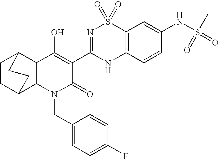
N1(CC2=CC=C(F)C=C2)C(=O)C(C2=NS(=O)(=O)C3=C(N2)C=CC(NS(=O)(C)=O)=C3)=C(O)C2C1C1CCC2CC1
